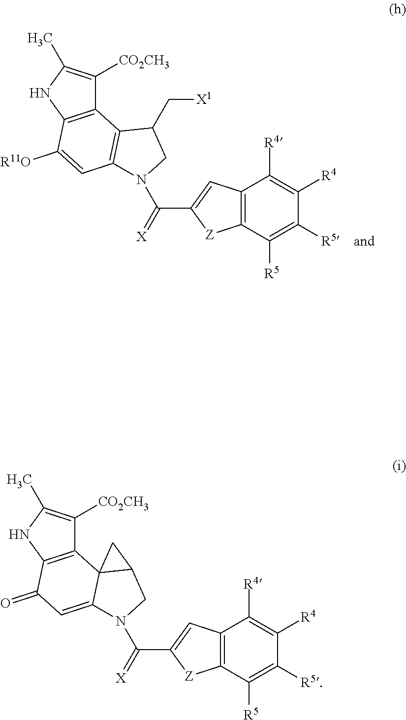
C12=C(NC(C)=C1[CO2CH3])C([R11O])=CC1=C2C(C[X1])CN1C(C1=CC2=C([Z]1)C([R5])=C([R5])C([R4])=C2[R4])=[X].C12=C(NC(C)=C1[CO2CH3])C(=O)C=C1C23C(CN1C(C1=CC2=C([Z]1)C([R5])=C([R5])C([R4])=C2[R4])=[X])C3
